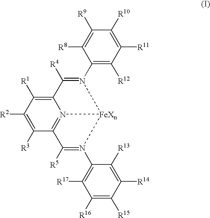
C1(N2=C([R4])C3=C([R1])C([R2])=C([R3])C4=N3[FeXn]2N(C2=C([R17])C([R16])=C([R15])C([R14])=C2[R13])=C4[R5])=C([R12])C([R11])=C([R10])C([R9])=C1[R8]
